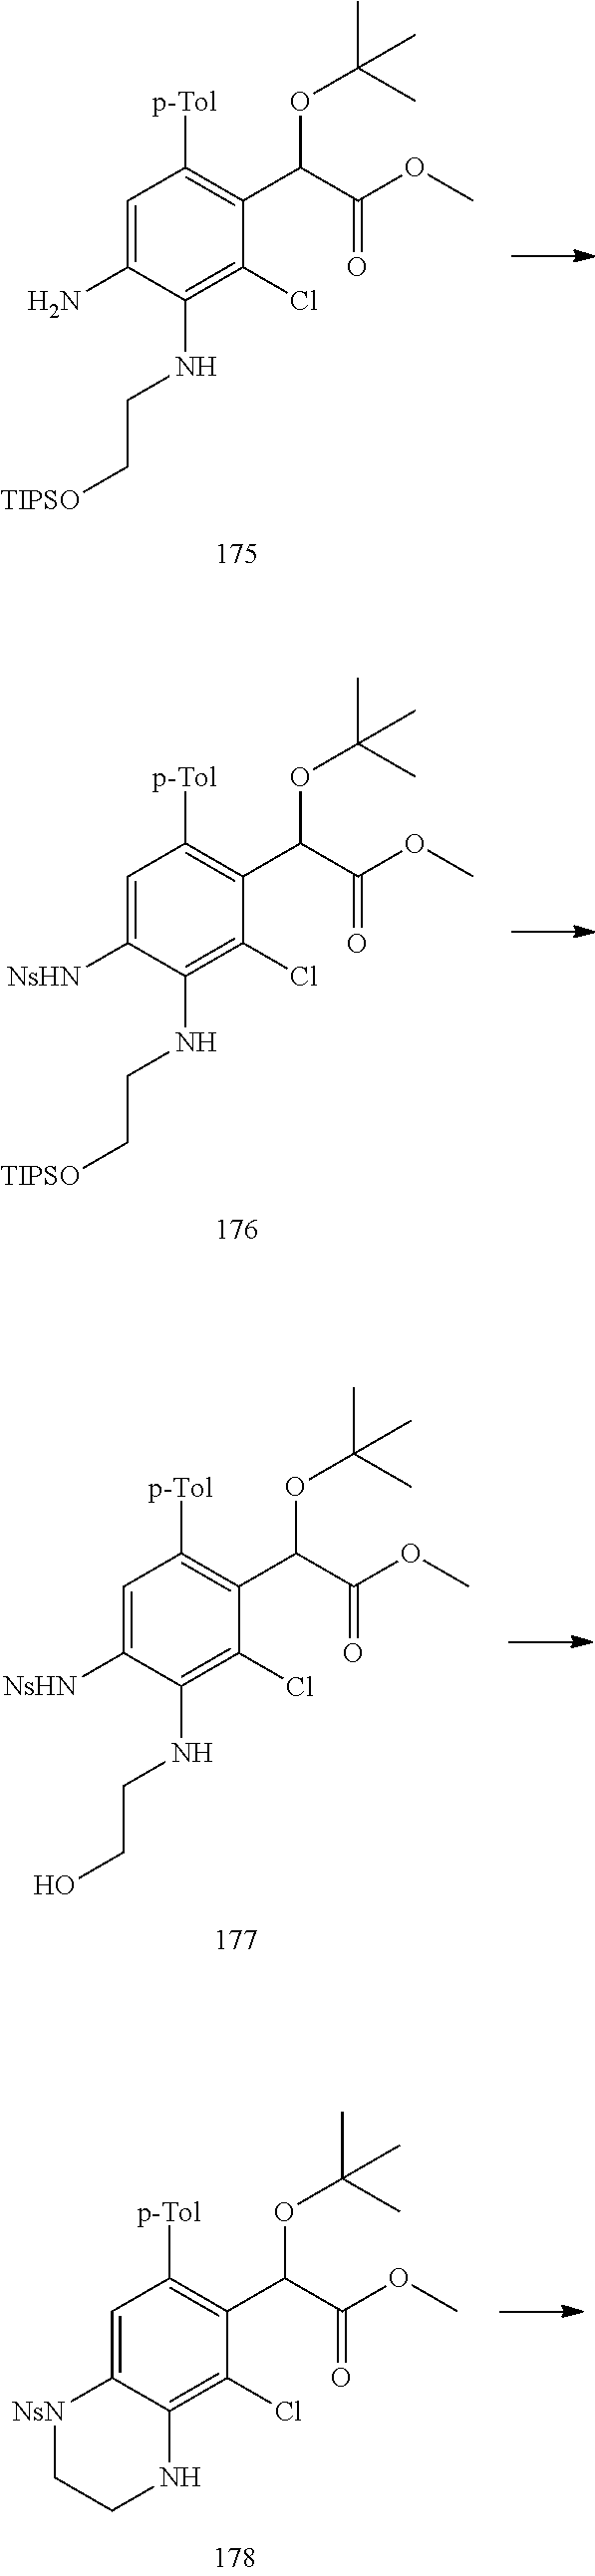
C1=C(N)C(NCC[TIPSO])=C(Cl)C(C(OC(C)(C)C)C(OC)=O)=C1[p-Tol].C1=C([NsHN])C(NCC[TIPSO])=C(Cl)C(C(OC(C)(C)C)C(OC)=O)=C1[p-Tol].C1=C([NsHN])C(NCCO)=C(Cl)C(C(OC(C)(C)C)C(OC)=O)=C1[p-Tol].C1=C2C(=C(Cl)C(C(OC(C)(C)C)C(OC)=O)=C1[p-Tol])NCC[NsN]2
